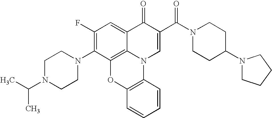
C1(F)=C(N2CCN(C(C)C)CC2)C2=C3C(=C1)C(=O)C(C(N1CCC(N4CCCC4)CC1)=O)=CN3C1=C(O2)C=CC=C1
